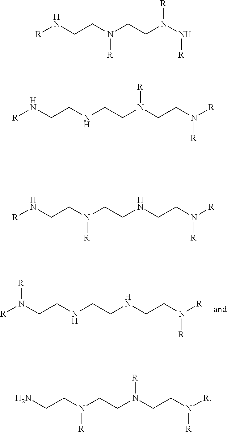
[R]N(CCNCCNCCN([R])[R])[R].[R]NCCN(CCN(N[R])[R])[R].[R]NCCNCCN(CCN([R])[R])[R].[R]NCCN(CCNCCN([R])[R])[R].NCCN(CCN(CCN([R])[R])[R])[R]
